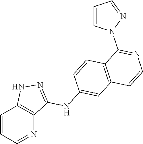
C1=CC=NC2=C1NN=C2NC1=CC2=C(C=C1)C(N1N=CC=C1)=NC=C2
